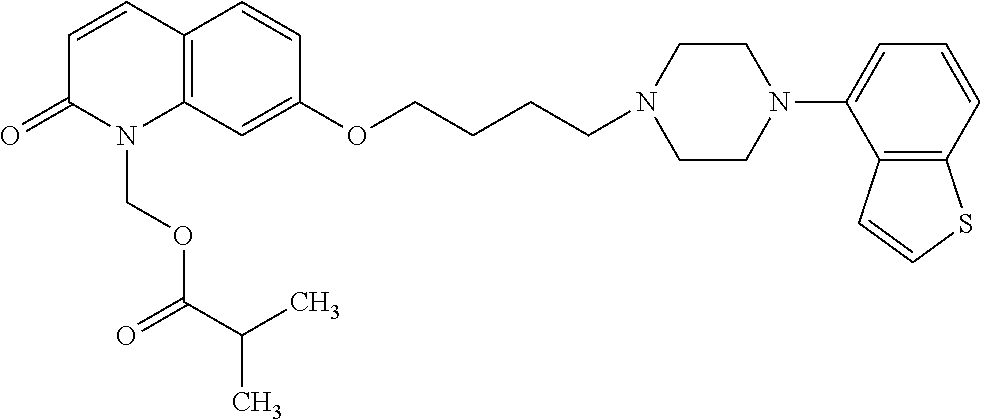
C12=C(C=C(OCCCCN3CCN(C4=CC=CC5=C4C=CS5)CC3)C=C1)N(COC(C(C)C)=O)C(=O)C=C2
